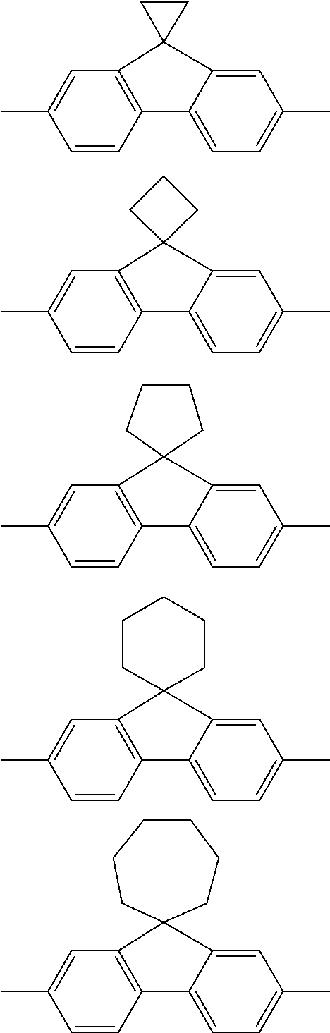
C1=CC2=C(C=C1C)C1(C3=CC(C)=CC=C23)CC1.C1=CC2=C(C=C1C)C1(C3=CC(C)=CC=C23)CCC1.C1=CC2=C(C=C1C)C1(C3=CC(C)=CC=C23)CCCC1.C1=CC2=C(C=C1C)C1(C3=CC(C)=CC=C23)CCCCC1.C1=CC2=C(C=C1C)C1(C3=CC(C)=CC=C23)CCCCCC1
